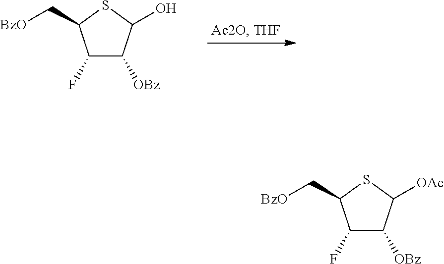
C1(F)C([OBz])C(O)SC1C[BzO].C1(F)C([OBz])C([OAc])SC1C[BzO]
